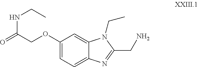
O=C(COC1=CC=C2C(=C1)N(CC)C(CN)=N2)NCC
